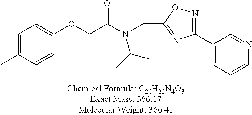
C1=C(C)C=CC(OCC(N(CC2=NC(C3=CC=CN=C3)=NO2)C(C)C)=O)=C1
